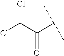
ClC(C(C(C)C)=O)Cl
